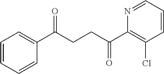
C1(C(CCC(C2=C(Cl)C=CC=N2)=O)=O)=CC=CC=C1
